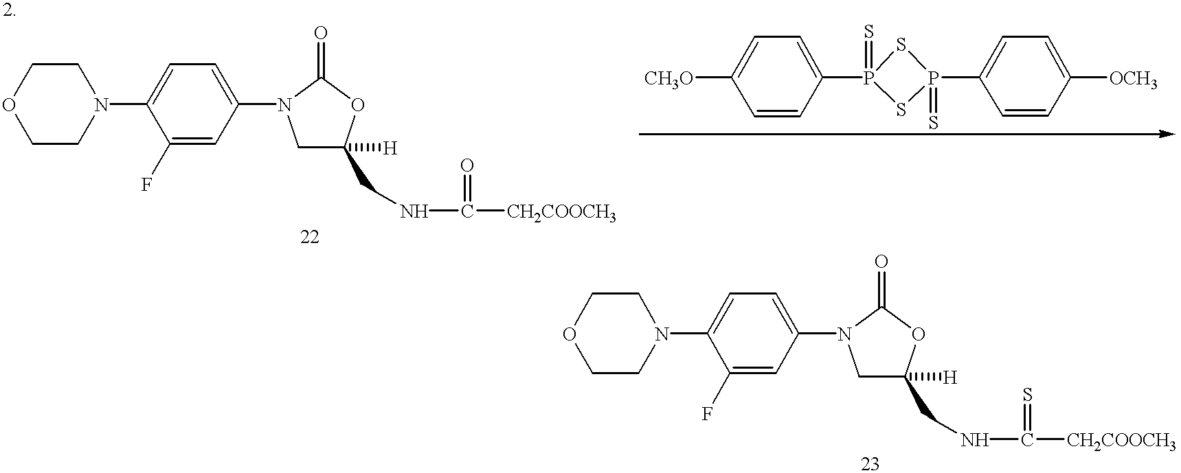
C1CN(C2=CC=C(N3CC(CNC([CH2COOCH3])=O)([H])OC3=O)C=C2F)CCO1.C1CN(C2=CC=C(N3CC(CNC([CH2COOCH3])=S)([H])OC3=O)C=C2F)CCO1.[CH3O]C1=CC=C(P2(=S)SP(C3=CC=C([OCH3])C=C3)(=S)S2)C=C1
